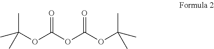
O(C(OC(OC(C)(C)C)=O)=O)C(C)(C)C
